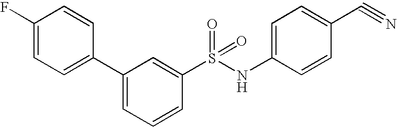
C1(F)=CC=C(C2=CC=CC(S(NC3=CC=C(C#N)C=C3)(=O)=O)=C2)C=C1
